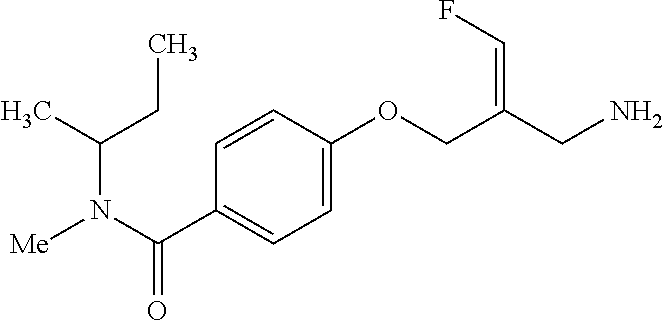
C1=CC(OCC(CN)=CF)=CC=C1C(N([Me])C(C)CC)=O
